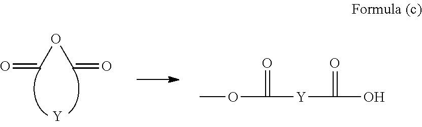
C(OC=O)=O.[Y].COC([Y]C(O)=O)=O
